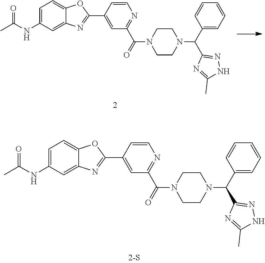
C1=C(NC(C)=O)C=C2C(=C1)OC(C1=CC(C(=O)N3CCN(C(C4=CC=CC=C4)C4=NNC(C)=N4)CC3)=NC=C1)=N2.C1=C(NC(C)=O)C=C2C(=C1)OC(C1=CC(C(=O)N3CCN(C(C4=CC=CC=C4)C4=NNC(C)=N4)CC3)=NC=C1)=N2
